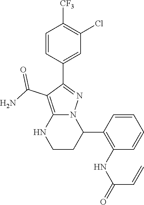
C1=CC(C2=NN3C(=C2C(N)=O)NCCC3C2=C(NC(C=C)=O)C=CC=C2)=CC(Cl)=C1[CF3]
